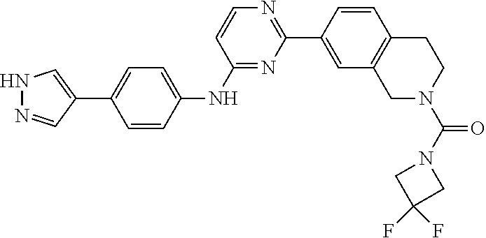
C1=CC(NC2=NC(C3=CC4=C(C=C3)CCN(C(N3CC(F)(F)C3)=O)C4)=NC=C2)=CC=C1C1=CNN=C1
